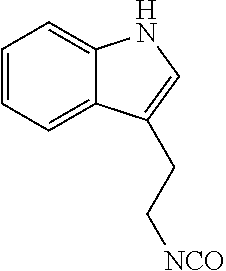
C1=CC=C2C(=C1)NC=C2CC[NCO]
